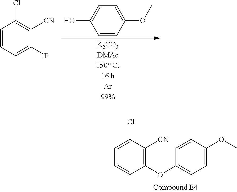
C1(F)=CC=CC(Cl)=C1[CN].C1=CC(OC)=CC=C1O.C1(OC2=CC=C(OC)C=C2)=C([CN])C(Cl)=CC=C1
